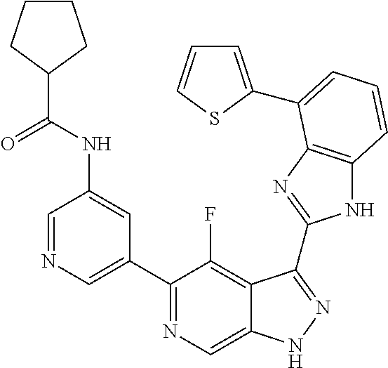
C1=NC=C(C2=NC=C3C(=C2F)C(C2=NC4=C(N2)C=CC=C4C2=CC=CS2)=NN3)C=C1NC(=O)C1CCCC1
